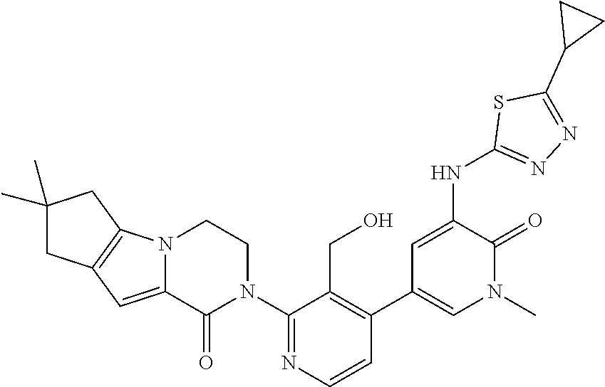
C1(N2CCN3C(=CC4=C3CC(C)(C)C4)C2=O)=NC=CC(C2=CN(C)C(=O)C(NC3=NN=C(C4CC4)S3)=C2)=C1CO
